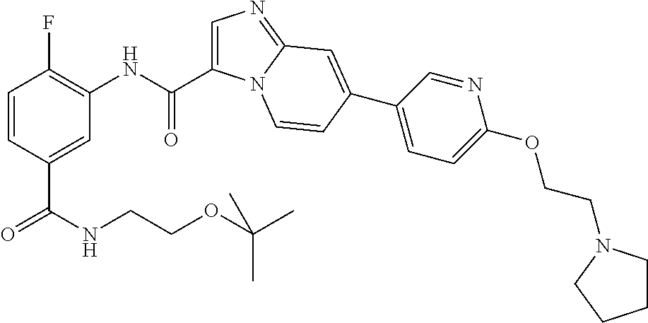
C1=C(C(NC2=C(F)C=CC(C(NCCOC(C)(C)C)=O)=C2)=O)N2C(=N1)C=C(C1=CC=C(OCCN3CCCC3)N=C1)C=C2
